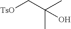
C(C)(C[TsO])(C)O
